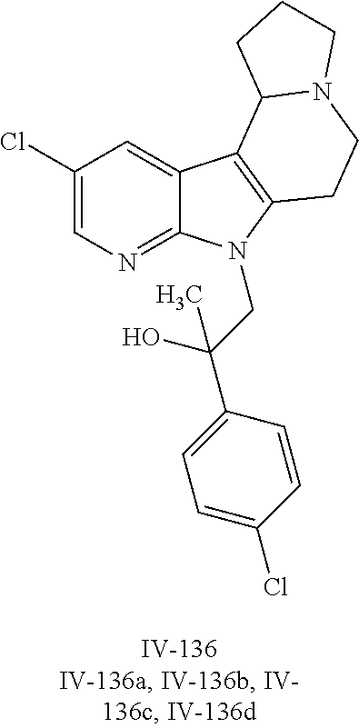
C1(Cl)=CN=C2C(=C1)C1=C(N2CC(C2=CC=C(Cl)C=C2)(O)C)CCN2C1CCC2
